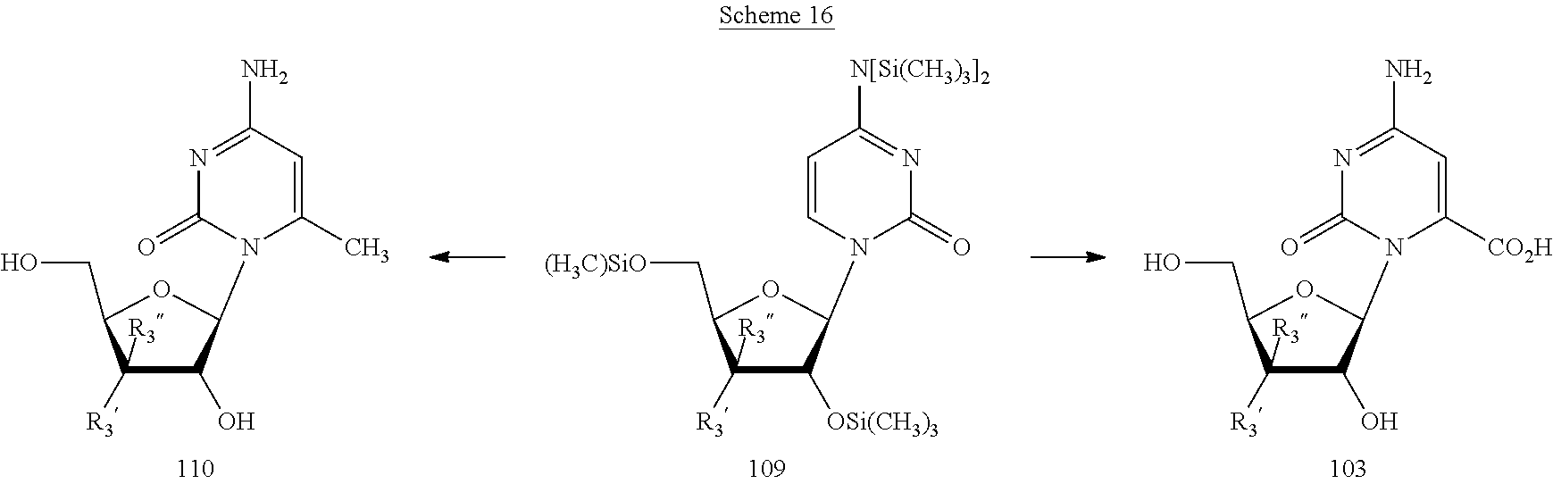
N1=C(N)C=C(C)N(C2C(O)C([R3])([R3])C(CO)O2)C1=O.C1=CN(C2C([OSi(CH3)3])C([R3])([R3])C(C[(H3C)SiO])O2)C(=O)N=C1[N[Si(CH3)3]2].N1=C(N)C=C([CO2H])N(C2C(O)C([R3])([R3])C(CO)O2)C1=O
